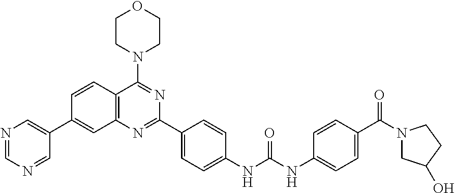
C1=CC2=C(C=C1C1=CN=CN=C1)N=C(C1=CC=C(NC(NC3=CC=C(C(N4CC(O)CC4)=O)C=C3)=O)C=C1)N=C2N1CCOCC1
